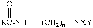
[RC-NH]([(CH2)n][NXY])=O
